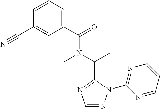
C1(C(=O)N(C(C)C2=NC=NN2C2=NC=CC=N2)C)=CC=CC(C#N)=C1
